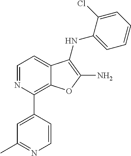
C1=NC(C2=CC(C)=NC=C2)=C2C(=C1)C(NC1=CC=CC=C1Cl)=C(N)O2
